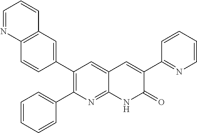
C12=C(C=C(C3=C(C4=CC=CC=C4)N=C4C(=C3)C=C(C3=NC=CC=C3)C(=O)N4)C=C1)C=CC=N2
